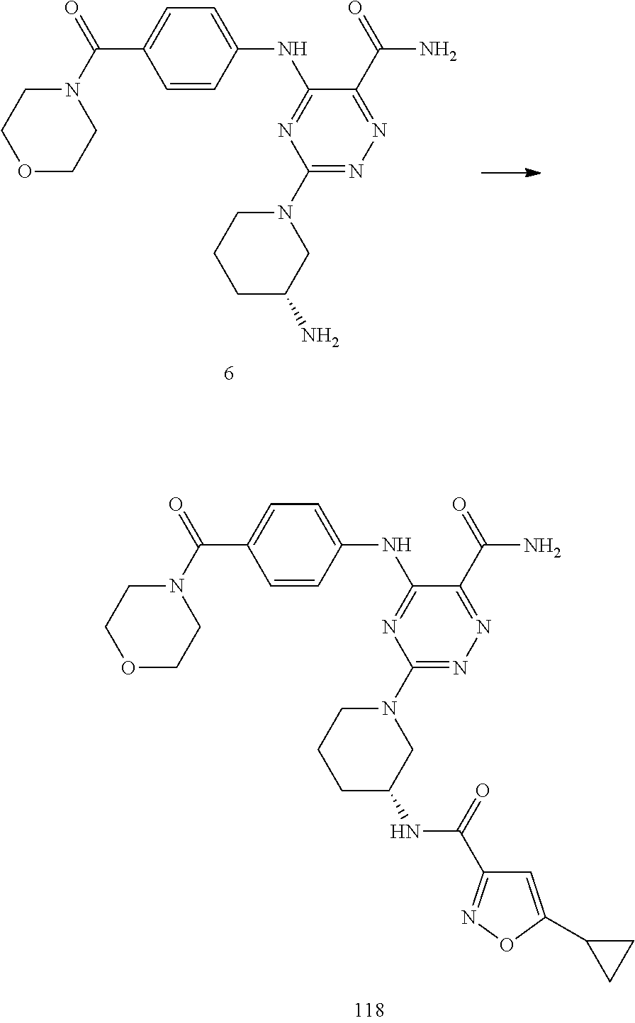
N(C1=NC(N2CCCC(N)C2)=NN=C1C(=O)N)C1=CC=C(C(N2CCOCC2)=O)C=C1.N(C1=NC(N2CCCC(NC(C3=NOC(C4CC4)=C3)=O)C2)=NN=C1C(=O)N)C1=CC=C(C(N2CCOCC2)=O)C=C1
